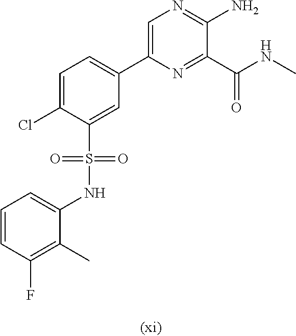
C1=C(Cl)C(S(NC2=CC=CC(F)=C2C)(=O)=O)=CC(C2=CN=C(N)C(C(NC)=O)=N2)=C1
